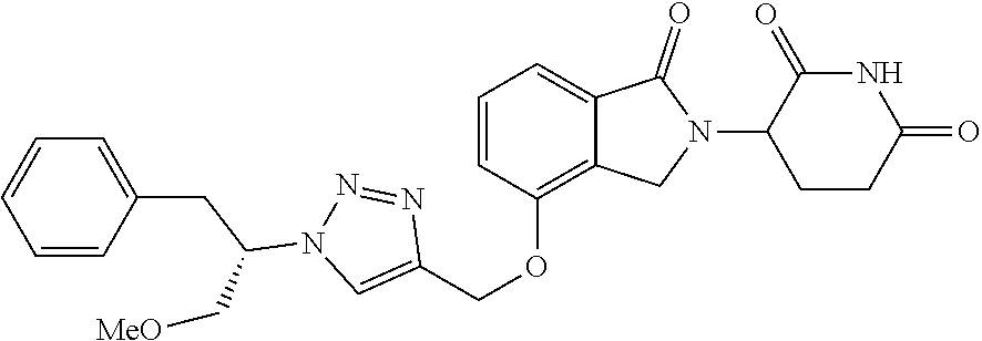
C1=CC(OCC2=CN(C(CC3=CC=CC=C3)C[MeO])N=N2)=C2C(=C1)C(=O)N(C1CCC(=O)NC1=O)C2
